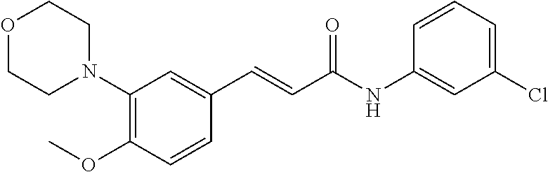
C1(N2CCOCC2)=C(OC)C=CC(C=CC(NC2=CC(Cl)=CC=C2)=O)=C1
